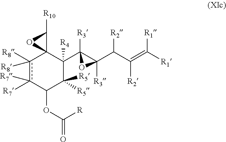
c1([R8])([R8])c([R7])([R7])C(OC(=O)[R])C([R5])([R5])C([R4])(C2([R3])OC2([R3])C(C(=C([R1])[R1])[R2])[R2])C12C([R10])O2
